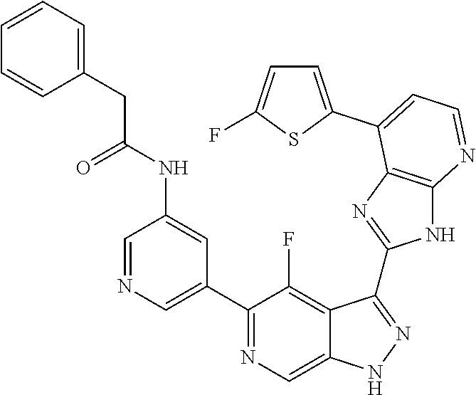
C1=NC=C(C2=NC=C3C(=C2F)C(C2=NC4=C(N2)N=CC=C4C2=CC=C(F)S2)=NN3)C=C1NC(CC1=CC=CC=C1)=O
